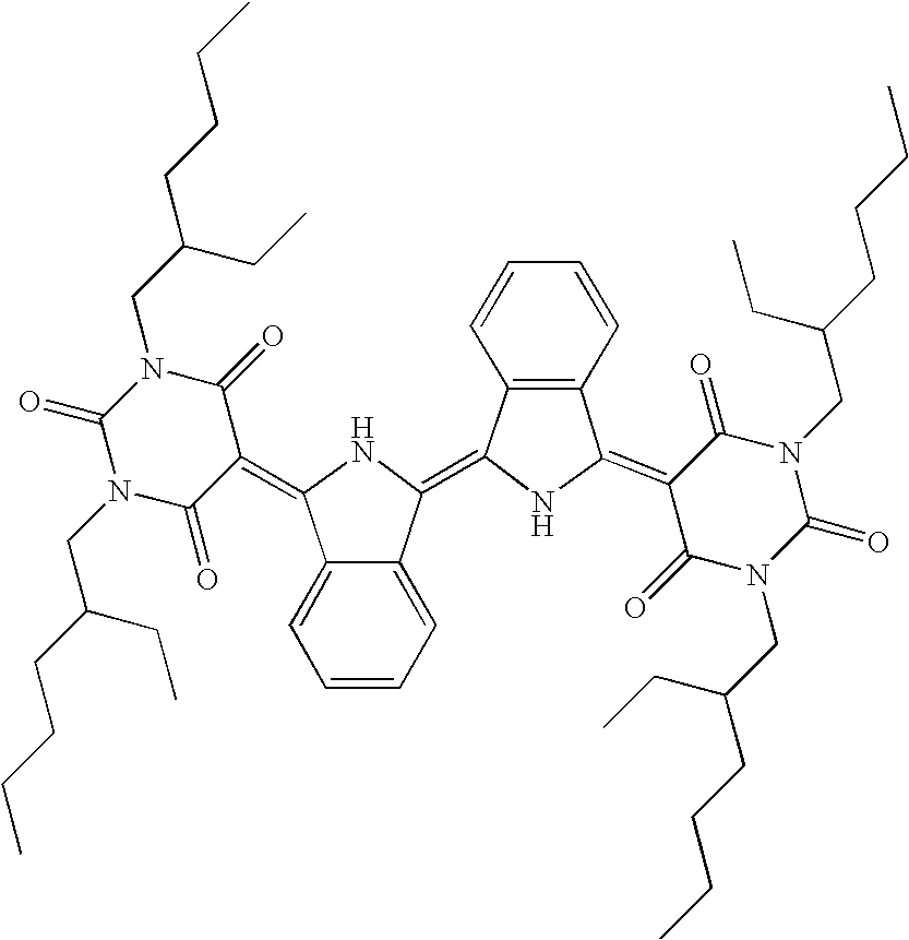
C12=CC=CC=C1C(=C1NC(=C3C(=O)N(CC(CCCC)CC)C(=O)N(CC(CCCC)CC)C3=O)C3=C1C=CC=C3)NC2=C1C(=O)N(CC(CCCC)CC)C(=O)N(CC(CCCC)CC)C1=O
